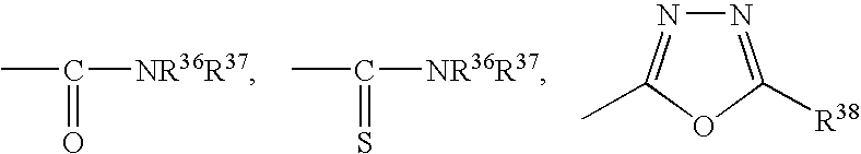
CC([NR36R37])=O.CC([NR36R37])=S.N1=C([R38])OC(C)=N1
